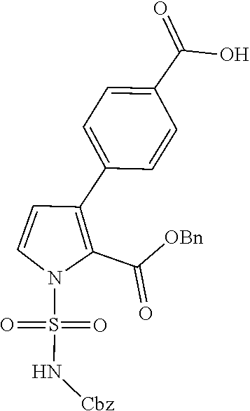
C1=CC(C2=C(C(=O)[OBn])N(S(=O)(=O)N[Cbz])C=C2)=CC=C1C(=O)O
